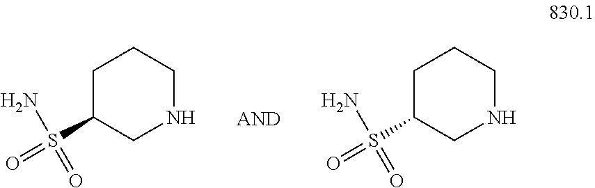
C1C(S(N)(=O)=O)CNCC1.C1C(S(N)(=O)=O)CNCC1
